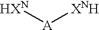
[HXN][A][XNH]
